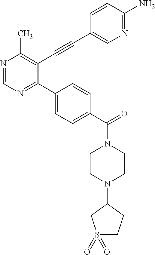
N1=CN=C(C2=CC=C(C(=O)N3CCN(C4CCS(=O)(=O)C4)CC3)C=C2)C(C#CC2=CN=C(N)C=C2)=C1C
